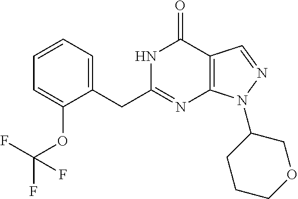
N1C(CC2=CC=CC=C2OC(F)(F)F)=NC2=C(C1=O)C=NN2C1CCCOC1
